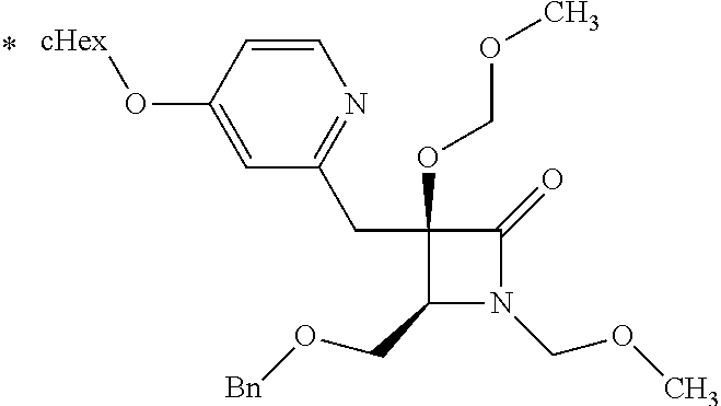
C1(CO[Bn])N(COC)C(=O)C1(CC1=NC=CC(O[cHex])=C1)OCOC
